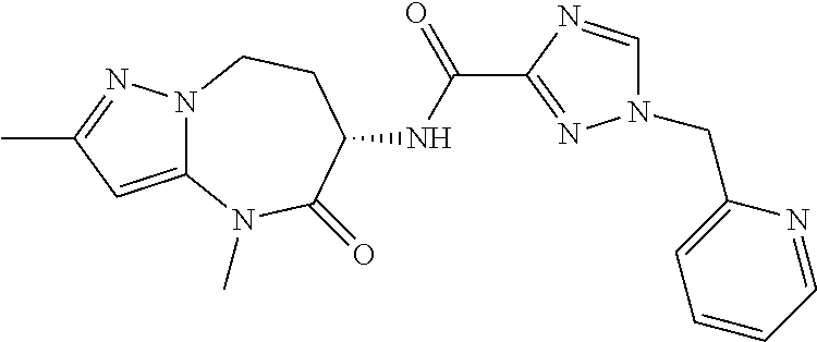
C1=NC(C(NC2C(=O)N(C)C3=CC(C)=NN3CC2)=O)=NN1CC1=CC=CC=N1
